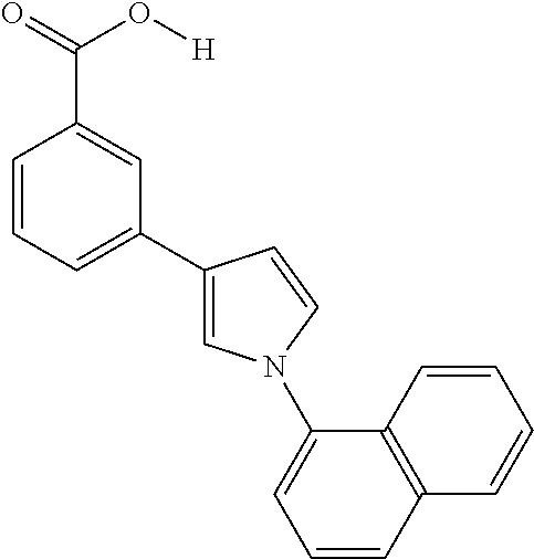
C1=CC=C(C2=CN(C3=CC=CC4=C3C=CC=C4)C=C2)C=C1C(=O)O[H]
